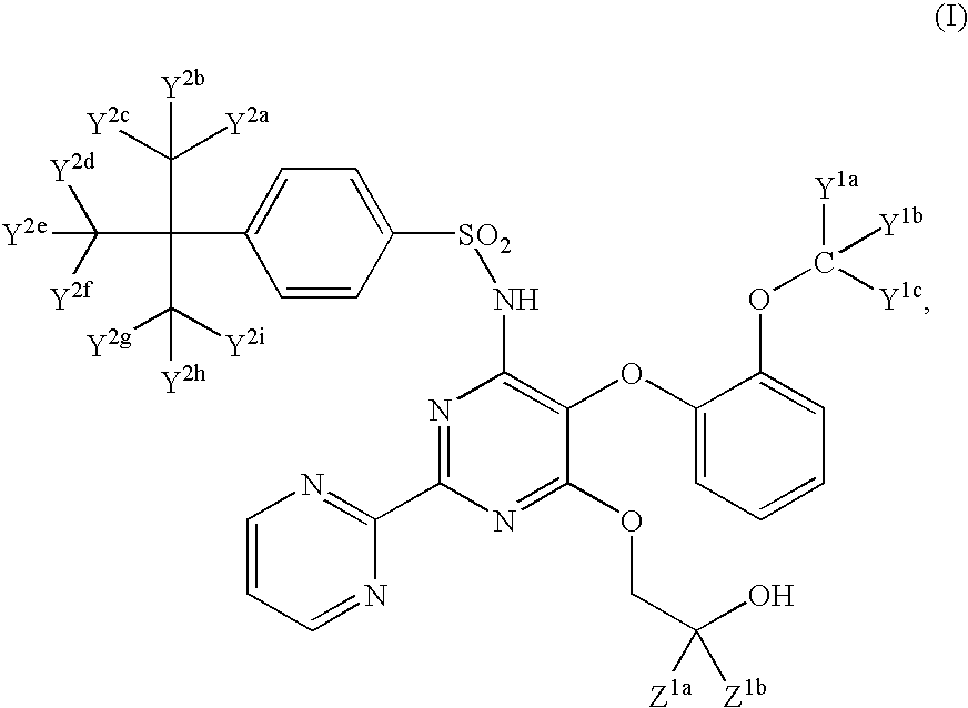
C1=CC([SO2]NC2=C(OC3=CC=CC=C3OC([Y1c])([Y1a])[Y1b])C(OCC(O)([Z1a])[Z1b])=NC(C3=NC=CC=N3)=N2)=CC=C1C(C([Y2a])([Y2c])[Y2b])(C([Y2g])([Y2i])[Y2h])C([Y2f])([Y2d])[Y2e]
